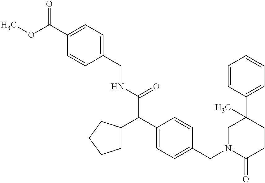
C(NC(C(C1=CC=C(CN2C(=O)CCC(C3=CC=CC=C3)(C)C2)C=C1)C1CCCC1)=O)C1=CC=C(C(OC)=O)C=C1
